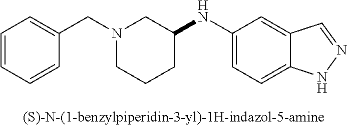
N1(CC2=CC=CC=C2)CCCC(NC2=CC=C3C(=C2)C=NN3)C1
